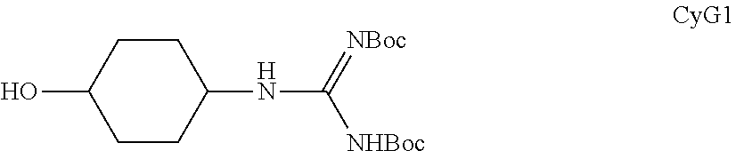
C1CC(NC(=[NBoc])[NHBoc])CCC1O
